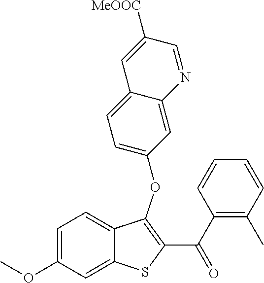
C1=C(OC)C=C2C(=C1)C(OC1=CC=C3C(=C1)N=CC([MeOOC])=C3)=C(C(C1=C(C)C=CC=C1)=O)S2
